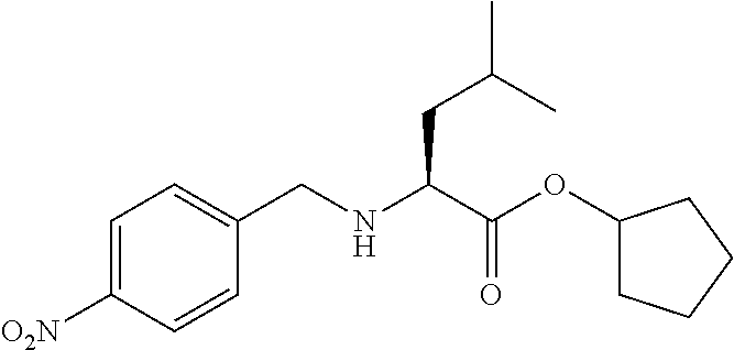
C1=C([O2N])C=CC(CNC(C(OC2CCCC2)=O)CC(C)C)=C1
